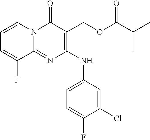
C1=CN2C(=NC(NC3=CC=C(F)C(Cl)=C3)=C(COC(C(C)C)=O)C2=O)C(F)=C1
